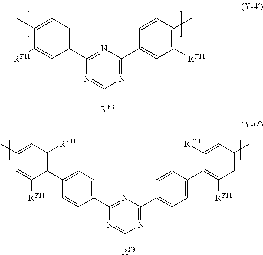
C1(C)=CC=C(C2=NC(C3=CC([RY11])=C(C)C=C3)=NC([RY3])=N2)C=C1[RY11].C1(C2=C([RY11])C=C(C)C=C2[RY11])=CC=C(C2=NC(C3=CC=C(C4=C([RY11])C=C(C)C=C4[RY11])C=C3)=NC([RY3])=N2)C=C1
